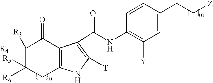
C12=C(C(C(=O)NC3=C([Y])C=C(CC[Z])C=C3)=C([T])N1)C(=O)C([R4])([R3])C([R6])([R5])C2
